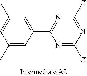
C1=C(C)C=C(C2=NC(Cl)=NC(Cl)=N2)C=C1C
